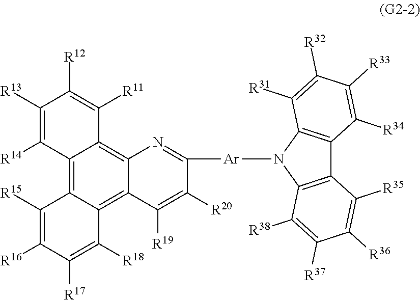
C12=C3C(=C4C(=C1C([R11])=C([R12])C([R13])=C2[R14])N=C([Ar]N1C2=C(C5=C1C([R31])=C([R32])C([R33])=C5[R34])C([R35])=C([R36])C([R37])=C2[R38])C([R20])=C4[R19])C([R18])=C([R17])C([R16])=C3[R15]
